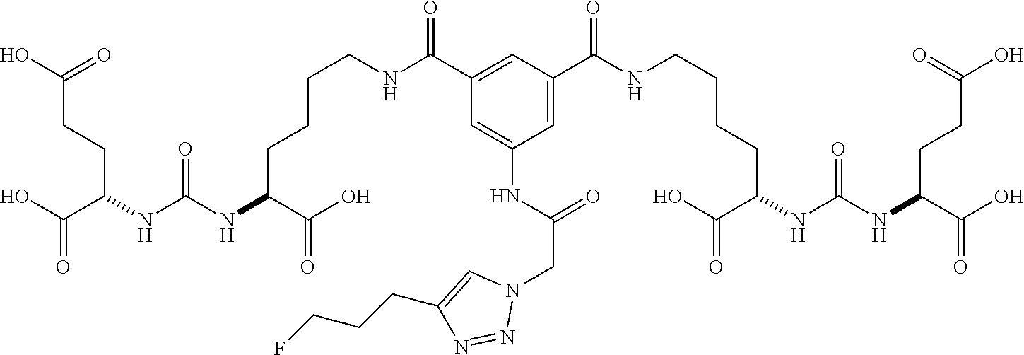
OC(C(CCC(O)=O)NC(NC(CCCCNC(=O)C1=CC(C(NCCCCC(C(O)=O)NC(NC(C(O)=O)CCC(O)=O)=O)=O)=CC(NC(CN2C=C(CCCF)N=N2)=O)=C1)C(O)=O)=O)=O
